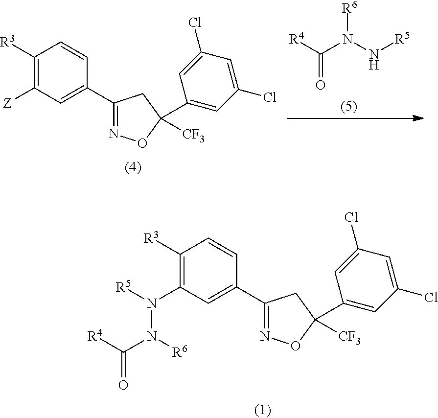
C1([R3])=C(N([R5])N([R6])C(=O)[R4])C=C(C2=NOC([CF3])(C3=CC(Cl)=CC(Cl)=C3)C2)C=C1.C1([R3])=C([Z])C=C(C2=NOC([CF3])(C3=CC(Cl)=CC(Cl)=C3)C2)C=C1.[R4]C(N(N[R5])[R6])=O
